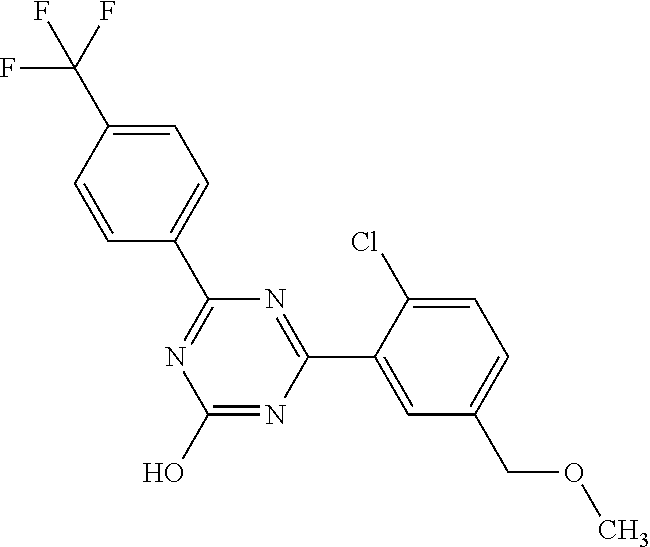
OC1=NC(C2=CC(COC)=CC=C2Cl)=NC(C2=CC=C(C(F)(F)F)C=C2)=N1
